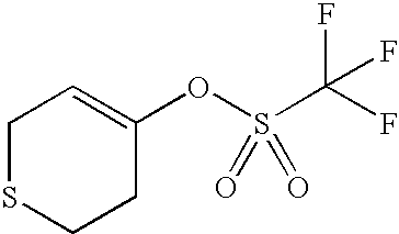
C1SCCC(OS(=O)(=O)C(F)(F)F)=C1
